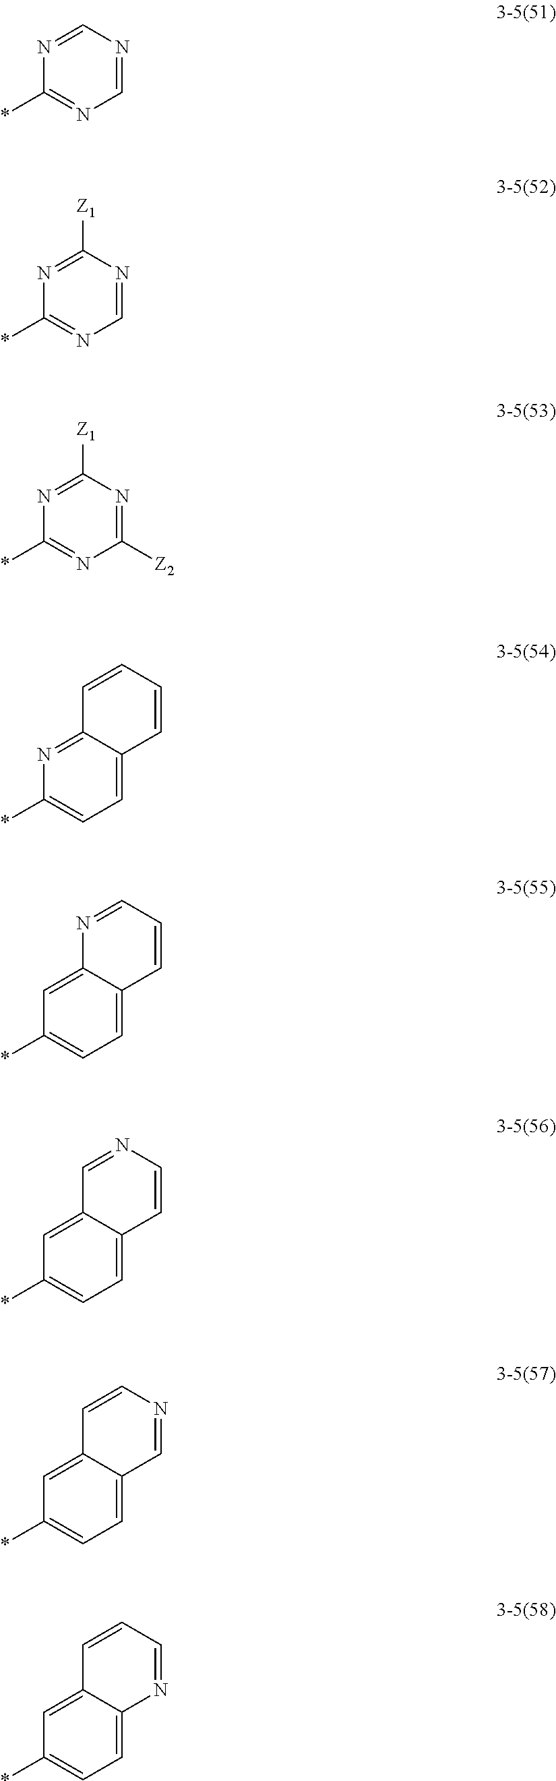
*C1=NC=NC=N1.*C1=NC=NC([Z1])=N1.*C1=NC([Z2])=NC([Z1])=N1.*C1=CC=C2C(=N1)C=CC=C2.*C1=CC=C2C(=C1)N=CC=C2.*C1=CC=C2C(=C1)C=NC=C2.*C1=CC=C2C(=C1)C=CN=C2.*C1=CC=C2C(=C1)C=CC=N2
